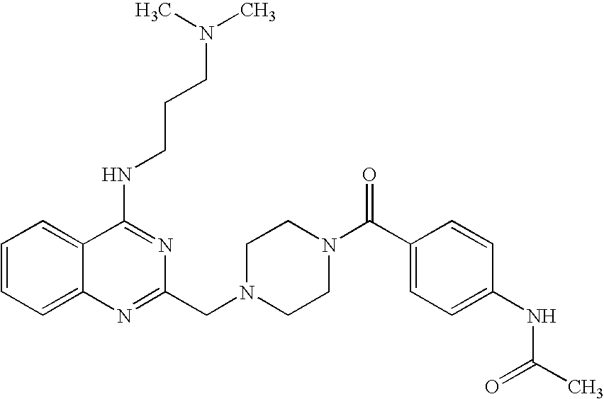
C1=CC=C2C(=C1)C(NCCCN(C)C)=NC(CN1CCN(C(C3=CC=C(NC(C)=O)C=C3)=O)CC1)=N2
